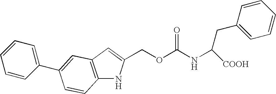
C1=CC(C2=CC3=C(NC(COC(NC(CC4=CC=CC=C4)[COOH])=O)=C3)C=C2)=CC=C1
